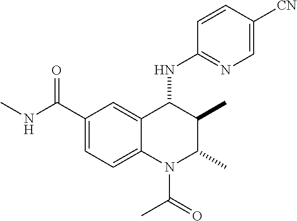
C1(C(NC)=O)=CC=C2C(=C1)C(NC1=NC=C([CN])C=C1)C(C)C(C)N2C(C)=O
